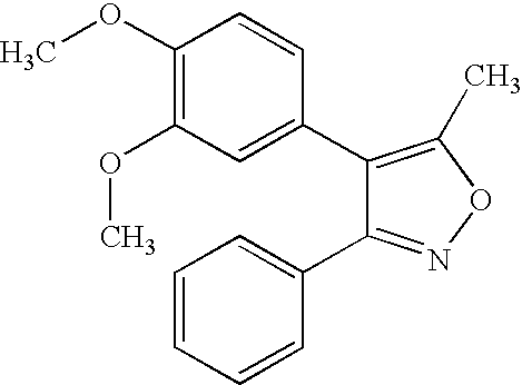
C1(C2=CC(OC)=C(OC)C=C2)=C(C)ON=C1C1=CC=CC=C1
